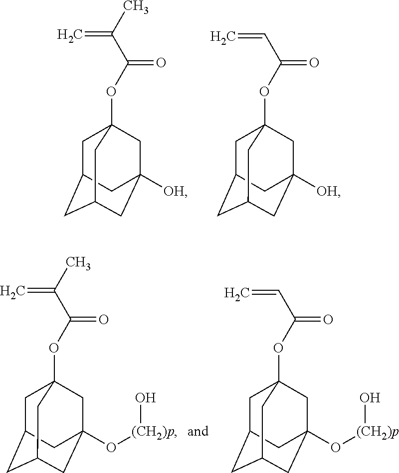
C=C(C)C(OC12CC3CC(CC([OH])(C1)C3)C2)=O.C=CC(OC12CC3CC(CC([OH])(C1)C3)C2)=O.C=C(C)C(OC12CC3CC(CC(O[(CH2)p]O)(C1)C3)C2)=O.C=CC(OC12CC3CC(CC(O[(CH2)p]O)(C1)C3)C2)=O
